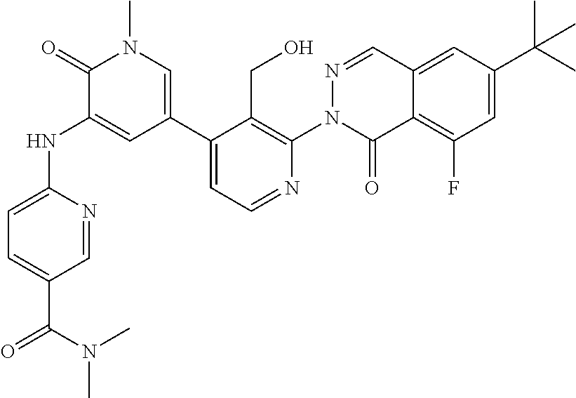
C1=C(NC2=CC(C3=CC=NC(N4C(=O)C5=C(F)C=C(C(C)(C)C)C=C5C=N4)=C3CO)=CN(C)C2=O)N=CC(C(N(C)C)=O)=C1
